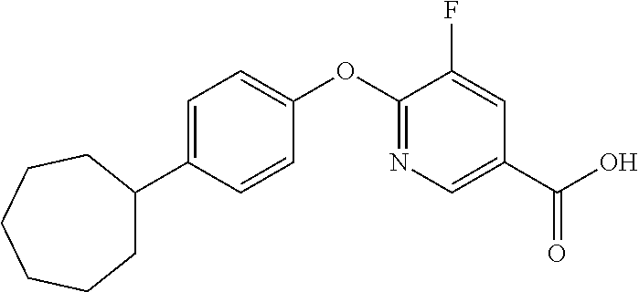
C1=C(C2CCCCCC2)C=CC(OC2=NC=C(C(O)=O)C=C2F)=C1
